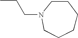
C1CCCN(CCC)CC1
